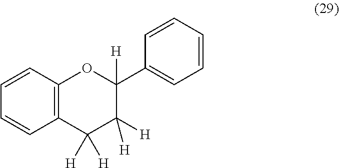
C1=CC2=C(C=C1)C([H])([H])C([H])([H])C(C1=CC=CC=C1)([H])O2
